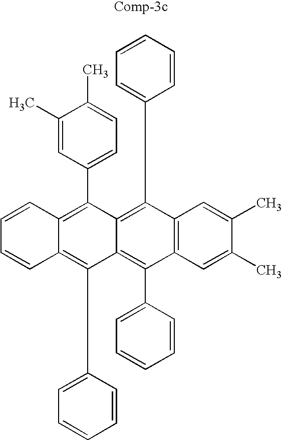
C1=CC2=C(C3=CC=C(C)C(C)=C3)C3=C(C4=CC=CC=C4)C4=C(C(C5=CC=CC=C5)=C3C(C3=CC=CC=C3)=C2C=C1)C=C(C)C(C)=C4
